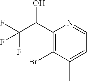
C1(C(C(F)(F)F)O)=C(Br)C(C)=CC=N1
